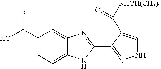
C12=CC=C(C(O)=O)C=C1N=C(C1=NNC=C1C([NHCH(CH3)2])=O)N2
